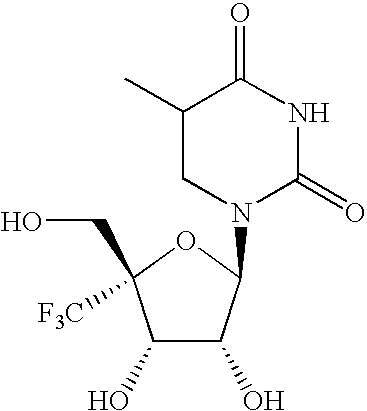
C1(O)C(O)C(N2C(=O)NC(=O)C(C)C2)OC1(CO)[F3C]
